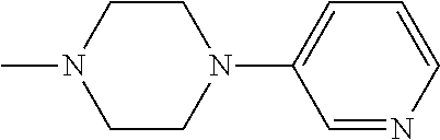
C1CN(C)CCN1C1=CC=CN=C1
